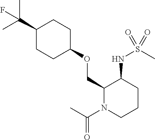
C(C)(C)(C1CCC(OCC2N(C(C)=O)CCCC2NS(C)(=O)=O)CC1)F
